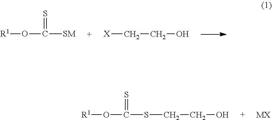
[R1]OC([SM])=S.[X]CCO.[R1]OC(SCCO)=S.[MX]
